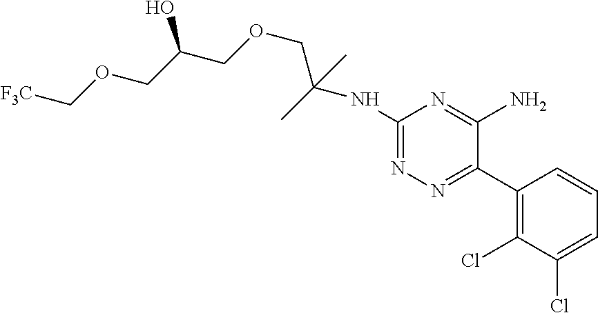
C1(NC(COCC(COC[F3C])O)(C)C)=NN=C(C2=C(Cl)C(Cl)=CC=C2)C(N)=N1
